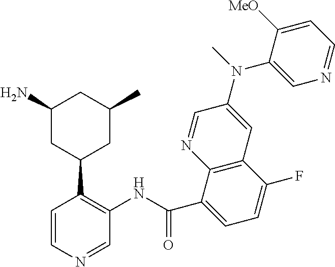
C1=CN=CC(NC(C2=CC=C(F)C3=C2N=CC(N(C2=CN=CC=C2[MeO])C)=C3)=O)=C1C1CC(C)CC(N)C1
